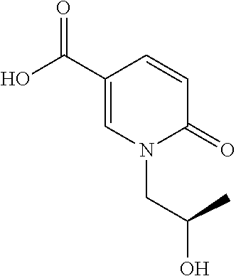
OC(C1=CN(CC(O)C)C(=O)C=C1)=O
